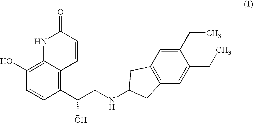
N1C2=C(O)C=CC(C(CNC3CC4=C(C3)C=C(CC)C(CC)=C4)O)=C2C=CC1=O
